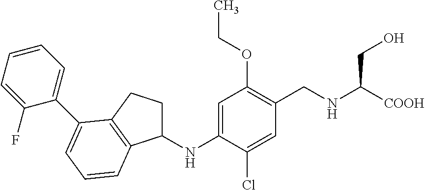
C1(NC2=CC(OCC)=C(CNC([COOH])CO)C=C2Cl)CCC2=C1C=CC=C2C1=CC=CC=C1F
